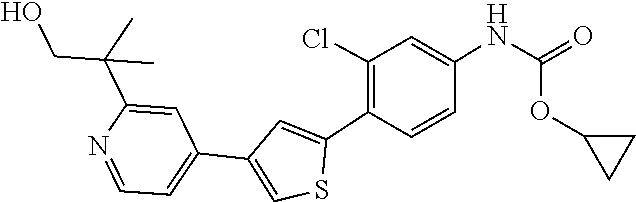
C1C(OC(NC2=CC(Cl)=C(C3=CC(C4=CC=NC(C(CO)(C)C)=C4)=CS3)C=C2)=O)C1
